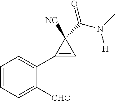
C1=CC=C(C2=CC2([NC])C(=O)N(C)[H])C([CHO])=C1
